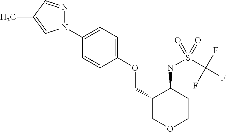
N1(C2=CC=C(OCC3COCCC3NS(C(F)(F)F)(=O)=O)C=C2)N=CC(C)=C1
